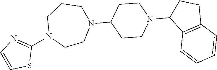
C1(N2CCN(C3CCN(C4C5=C(CC4)C=CC=C5)CC3)CCC2)=NC=CS1
